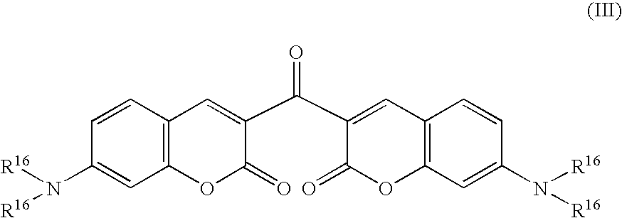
C12=C(C=CC(N([R16])[R16])=C1)C=C(C(C1=CC3=C(C=C(N([R16])[R16])C=C3)OC1=O)=O)C(=O)O2
